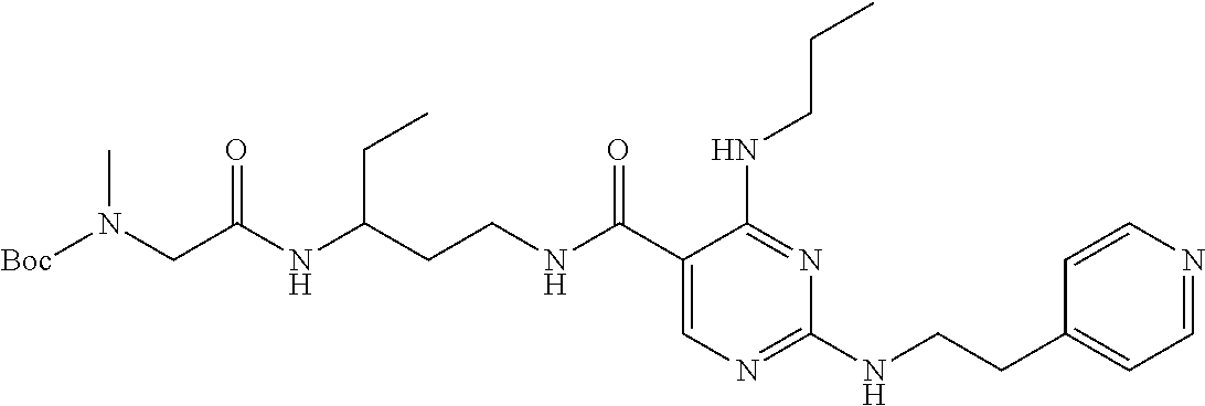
C(NC(C1=CN=C(NCCC2=CC=NC=C2)N=C1NCCC)=O)CC(CC)NC(=O)CN([Boc])C
